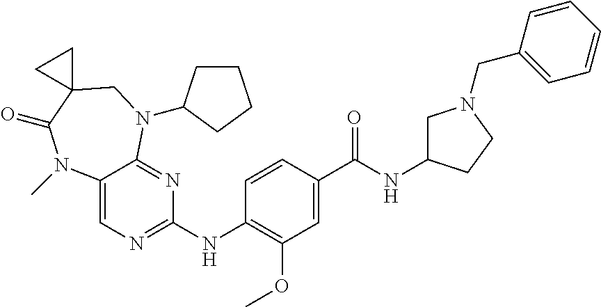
C1=CC(NC2=NC=C3C(=N2)N(C2CCCC2)CC2(C(=O)N3C)CC2)=C(OC)C=C1C(NC1CN(CC2=CC=CC=C2)CC1)=O
